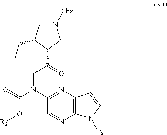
C(O[R2])(N(C1=NC2=C(N=C1)N([Ts])C=C2)CC(C1CN([Cbz])CC1CC)=O)=O
